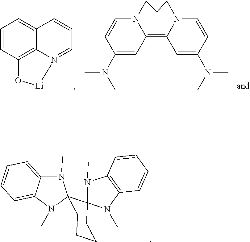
N1(C)C2=CC=CC=C2N(C)C12CCCCC21N(C)C2=C(N1C)C=CC=C2.C1=CC2=C3C(=C1)C=CC=N3[Li]O2.C1(N(C)C)=CC2=C3N(CCCN2C=C1)C=CC(N(C)C)=C3
